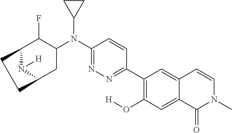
C1(C2=C(O[H])C=C3C(=C2)C=CN(C)C3=O)=NN=C(N(C2C(F)C3N([H])C(C2)CC3)C2CC2)C=C1
